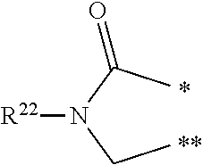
CCN(C(C)=O)[R22]
